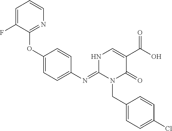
C1(N=C2N(CC3=CC=C(Cl)C=C3)C(=O)C(C(O)=O)=CN2)=CC=C(OC2=NC=CC=C2F)C=C1
